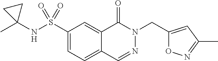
C1(S(NC2(C)CC2)(=O)=O)=CC=C2C(=C1)C(=O)N(CC1=CC(C)=NO1)N=C2
